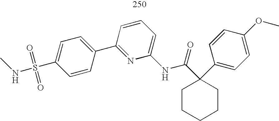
CNS(C1=CC=C(C2=NC(NC(C3(C4=CC=C(OC)C=C4)CCCCC3)=O)=CC=C2)C=C1)(=O)=O
